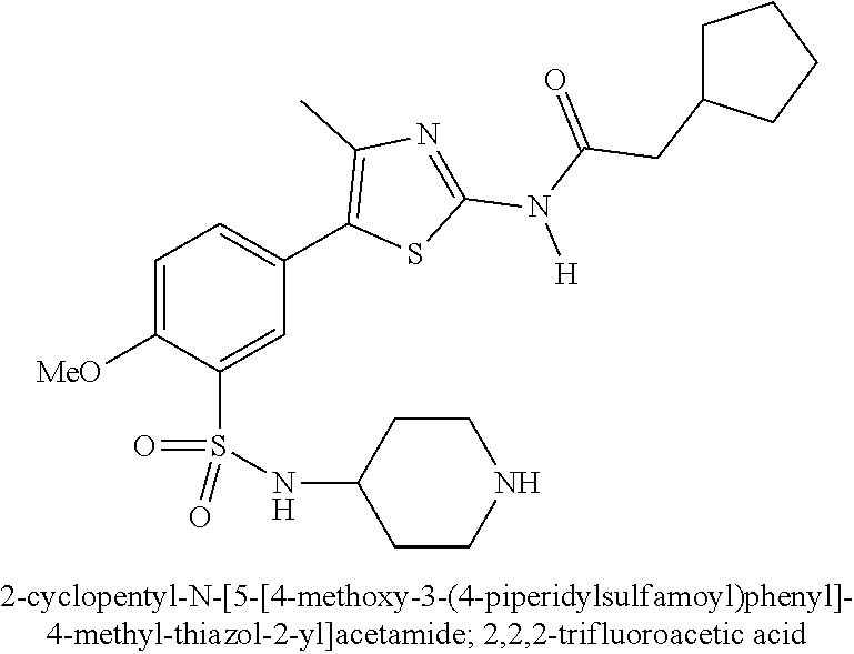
C1=C([OMe])C(S(NC2CCNCC2)(=O)=O)=CC(C2=C(C)N=C(N(C(CC3CCCC3)=O)[H])S2)=C1
